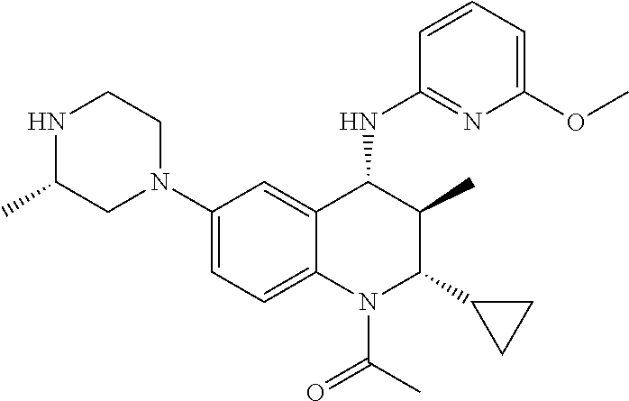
C1(N2CCNC(C)C2)=CC=C2C(=C1)C(NC1=NC(OC)=CC=C1)C(C)C(C1CC1)N2C(C)=O
